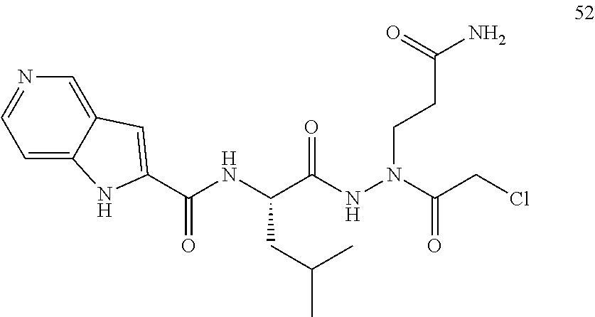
C(C(NN(CCC(N)=O)C(CCl)=O)=O)(NC(C1=CC2=CN=CC=C2N1)=O)CC(C)C
